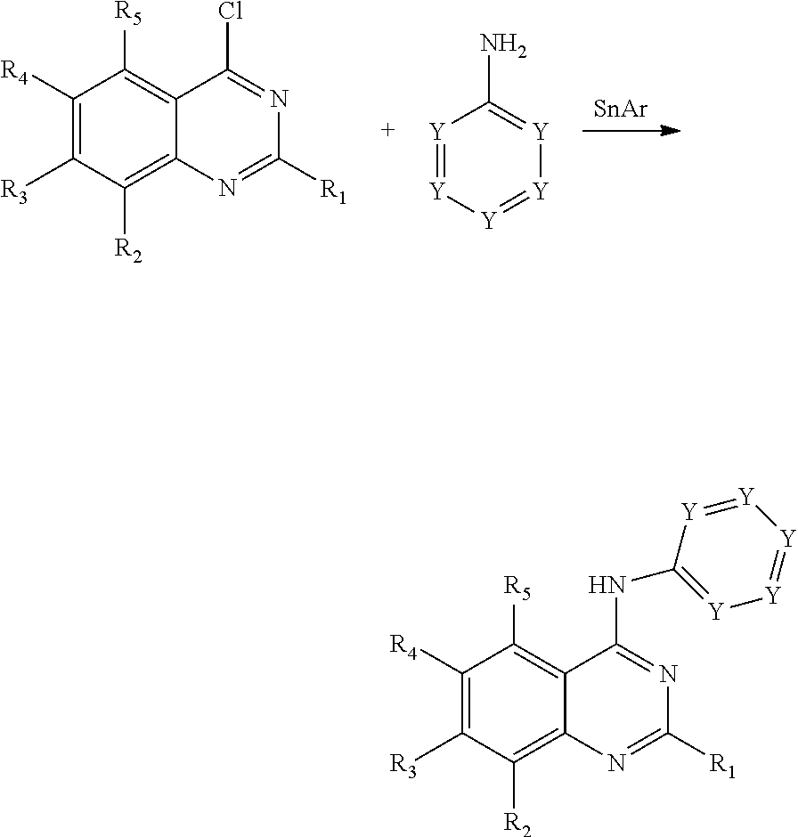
[SnAr].C1([R4])=C([R3])C([R2])=C2C(=C1[R5])C(Cl)=NC([R1])=N2.[Y]1=[Y][Y]=[Y][Y]=C1N.C1([R4])=C([R3])C([R2])=C2C(=C1[R5])C(NC1=[Y][Y]=[Y][Y]=[Y]1)=NC([R1])=N2
